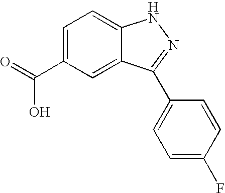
C1(C(=O)O)=CC=C2C(=C1)C(C1=CC=C(F)C=C1)=NN2
